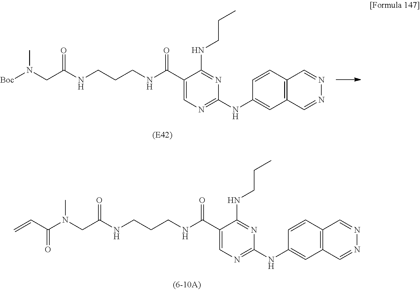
C1(C(NCCCNC(CN([Boc])C)=O)=O)=CN=C(NC2=CC3=C(C=C2)C=NN=C3)N=C1NCCC.C1(C(NCCCNC(CN(C(=O)C=C)C)=O)=O)=CN=C(NC2=CC3=C(C=C2)C=NN=C3)N=C1NCCC
